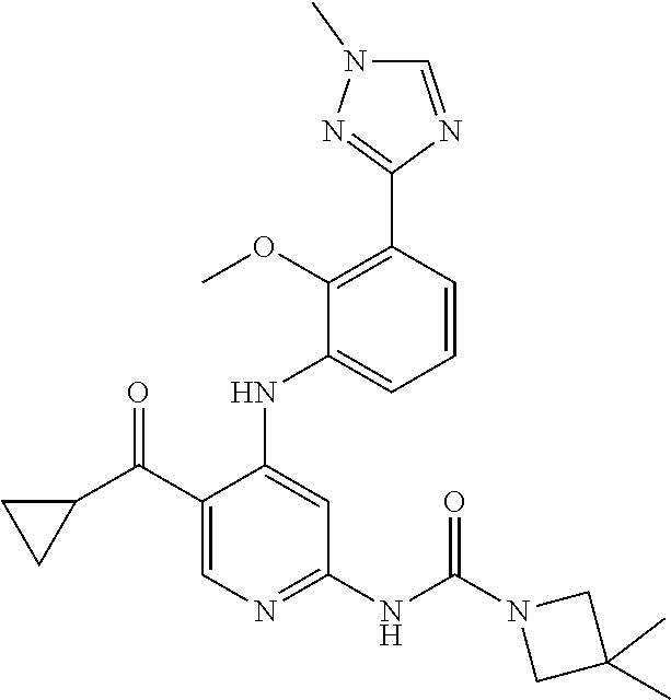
C1(C(C2CC2)=O)=CN=C(NC(N2CC(C)(C)C2)=O)C=C1NC1=CC=CC(C2=NN(C)C=N2)=C1OC
